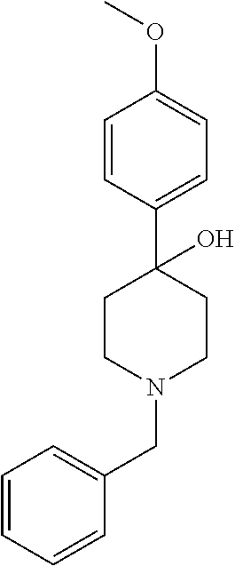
C1=CC(C2(O)CCN(CC3=CC=CC=C3)CC2)=CC=C1OC
